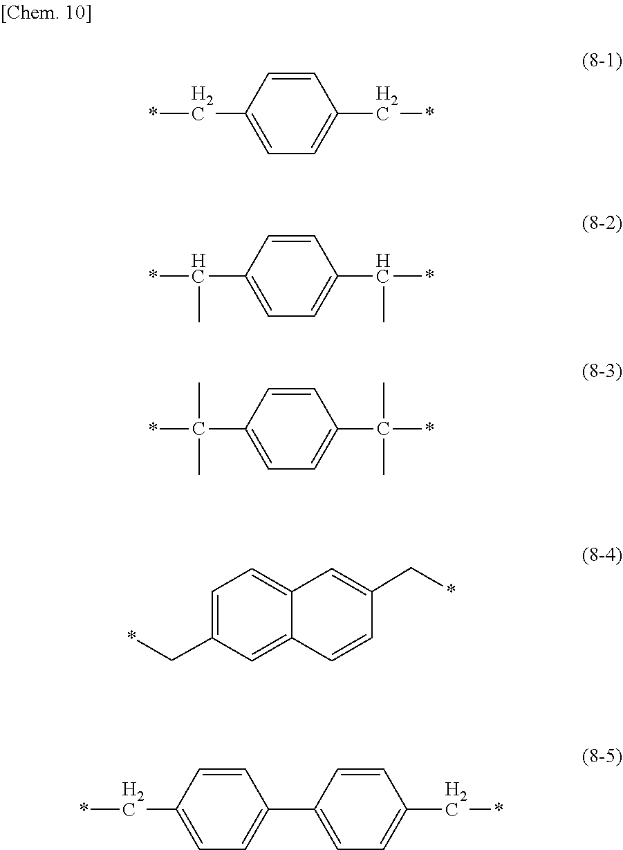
C1(C*)=CC=C2C(=C1)C=CC(C*)=C2.C(*)C1=CC=C(C*)C=C1.C(*)(C1=CC=C(C(*)C)C=C1)C.C(*)(C1=CC=C(C(*)(C)C)C=C1)(C)C.C(*)C1=CC=C(C2=CC=C(C*)C=C2)C=C1
